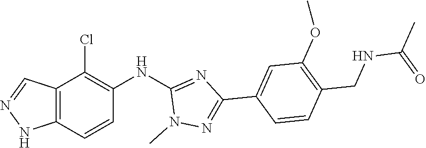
C12=C(NN=C1)C=CC(NC1=NC(C3=CC(OC)=C(CNC(C)=O)C=C3)=NN1C)=C2Cl
